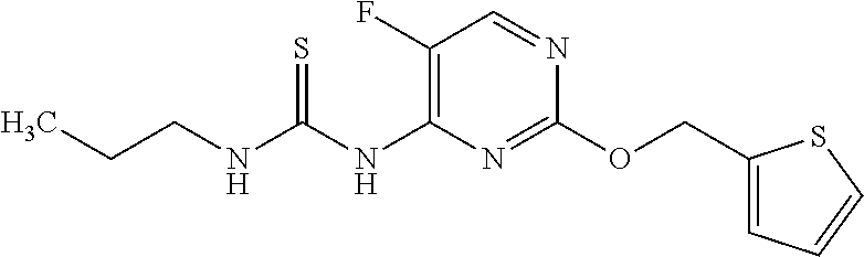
C1(OCC2=CC=CS2)=NC(NC(NCCC)=S)=C(F)C=N1
